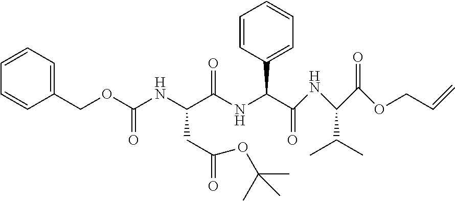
C1=CC(COC(NC(C(NC(C(NC(C(OCC=C)=O)C(C)C)=O)C2=CC=CC=C2)=O)CC(=O)OC(C)(C)C)=O)=CC=C1
